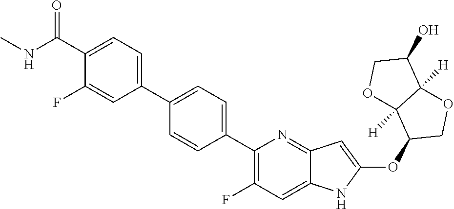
C1(C2=CC=C(C3=C(F)C=C4C(=N3)C=C(OC3COC5([H])C3([H])OCC5O)N4)C=C2)=CC=C(C(NC)=O)C(F)=C1
